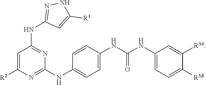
C1=C([R2])N=C(NC2=CC=C(NC(NC3=CC=C([R3B])C([R3A])=C3)=O)C=C2)N=C1NC1=NNC([R1])=C1
